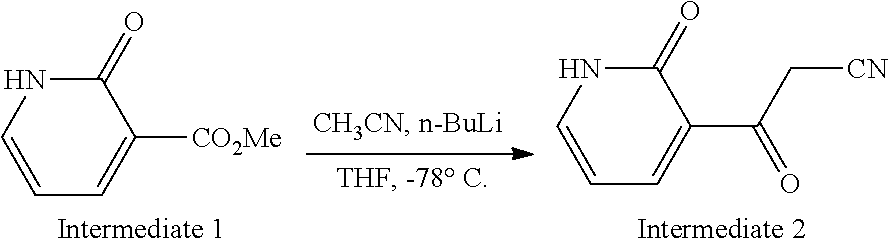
C1(=O)NC=CC=C1[CO2Me].C1(=O)NC=CC=C1C(C[CN])=O
